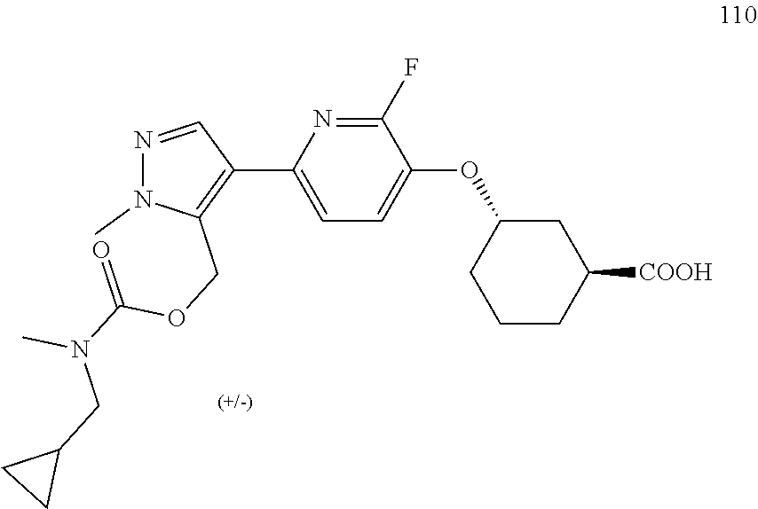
[COOH]C1CC(OC2=CC=C(C3=C(COC(N(CC4CC4)C)=O)N(C)N=C3)N=C2F)CCC1
